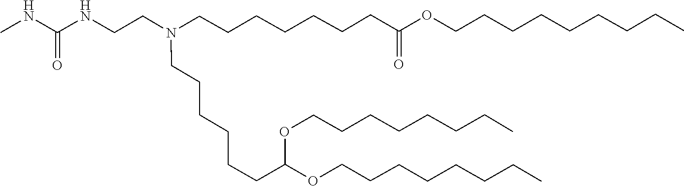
C(CCC)CCCCOC(CCCCCCN(CCCCCCCC(=O)OCCCCCCCCC)CCNC(NC)=O)OCCCCCCCC
